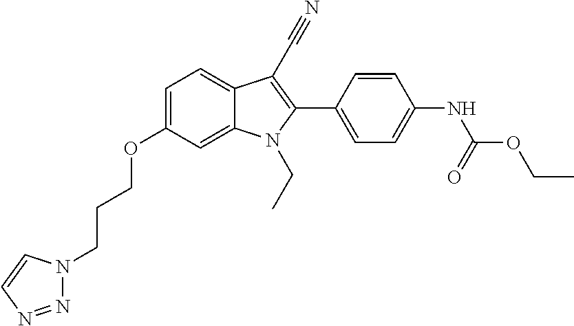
C1=C(OCCCN2N=NC=C2)C=C2C(=C1)C(C#N)=C(C1=CC=C(NC(OCC)=O)C=C1)N2CC
